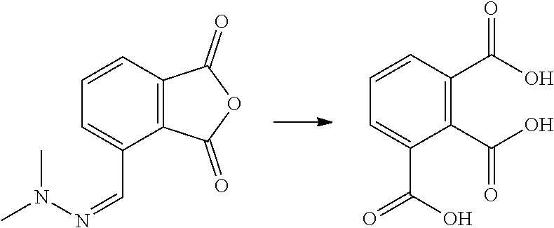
C1=CC2=C(C(C=NN(C)C)=C1)C(=O)OC2=O.C1=CC(C(O)=O)=C(C(O)=O)C(C(=O)O)=C1
